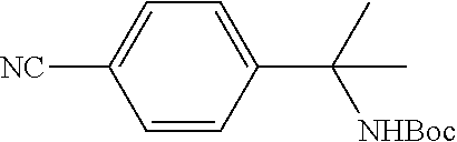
C1([NC])=CC=C(C(C)(C)[NHBoc])C=C1
